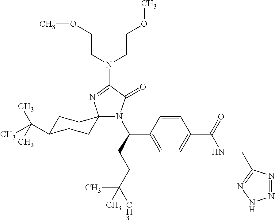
C1C(C(C)(C)C)CCC2(C1)N(C(CCC([CH3])(C)C)C1=CC=C(C(=O)NCC3=NNN=N3)C=C1)C(=O)C(N(CCOC)CCOC)=N2
